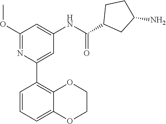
C1(C(NC2=CC(OC)=NC(C3=C4OCCOC4=CC=C3)=C2)=O)CC(N)CC1
